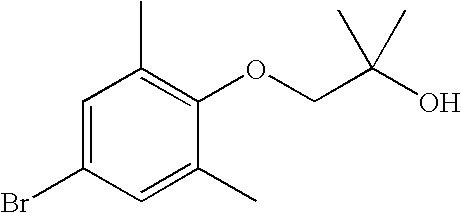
BrC1=CC(C)=C(OCC(O)(C)C)C(C)=C1
